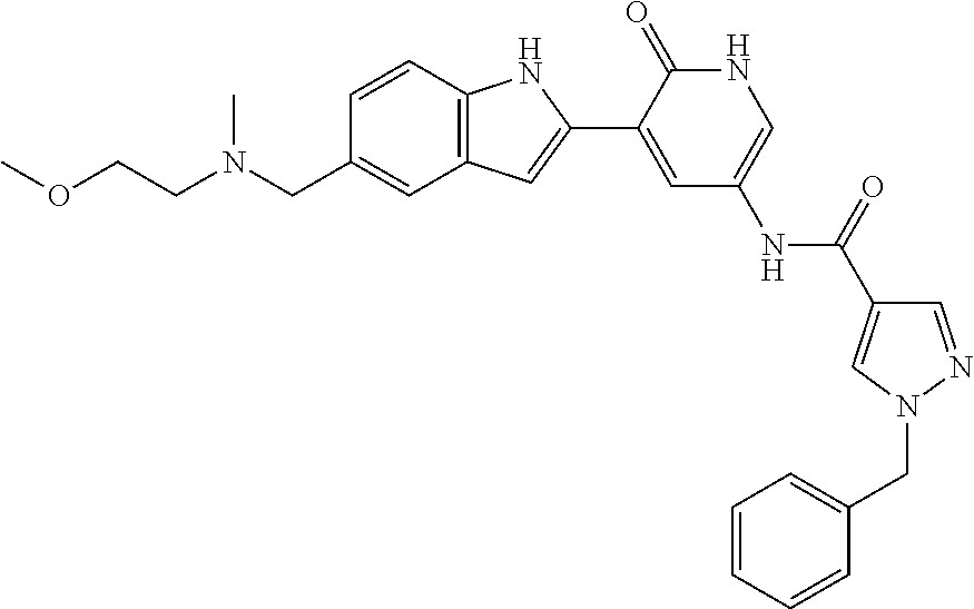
C(CN(C)CC1=CC2=C(C=C1)NC(C1=CC(NC(=O)C3=CN(CC4=CC=CC=C4)N=C3)=CNC1=O)=C2)OC
